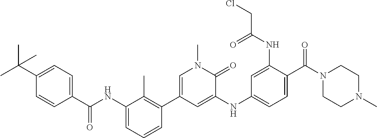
C1=CC(C(=O)NC2=CC=CC(C3=CN(C)C(=O)C(NC4=CC=C(C(N5CCN(C)CC5)=O)C(NC(CCl)=O)=C4)=C3)=C2C)=CC=C1C(C)(C)C
